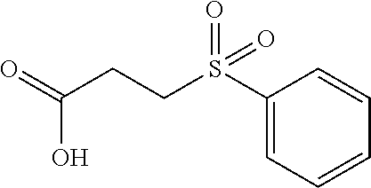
O=C(CCS(C1=CC=CC=C1)(=O)=O)O
